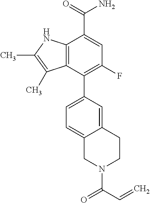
C12=C(NC(C)=C1C)C(C(=O)N)=CC(F)=C2C1=CC=C2C(=C1)CCN(C(C=C)=O)C2
